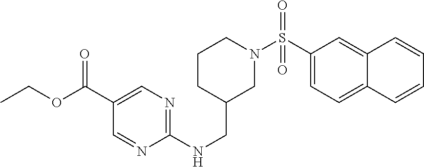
C1=C(C(OCC)=O)C=NC(NCC2CCCN(S(C3=CC=C4C(=C3)C=CC=C4)(=O)=O)C2)=N1
